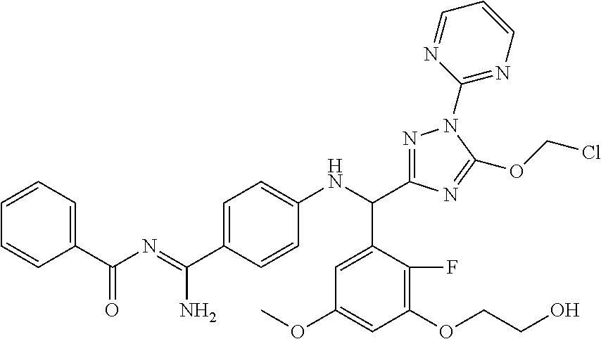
C1(C(N=C(C2=CC=C(NC(C3=NN(C4=NC=CC=N4)C(OCCl)=N3)C3=CC(OC)=CC(OCCO)=C3F)C=C2)N)=O)=CC=CC=C1
